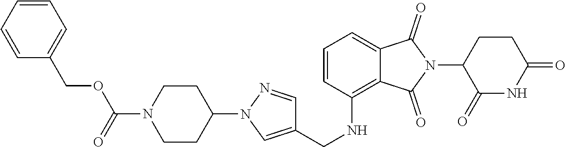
O(C(N1CCC(N2N=CC(CNC3=C4C(=CC=C3)C(=O)N(C3C(=O)NC(=O)CC3)C4=O)=C2)CC1)=O)CC1=CC=CC=C1
